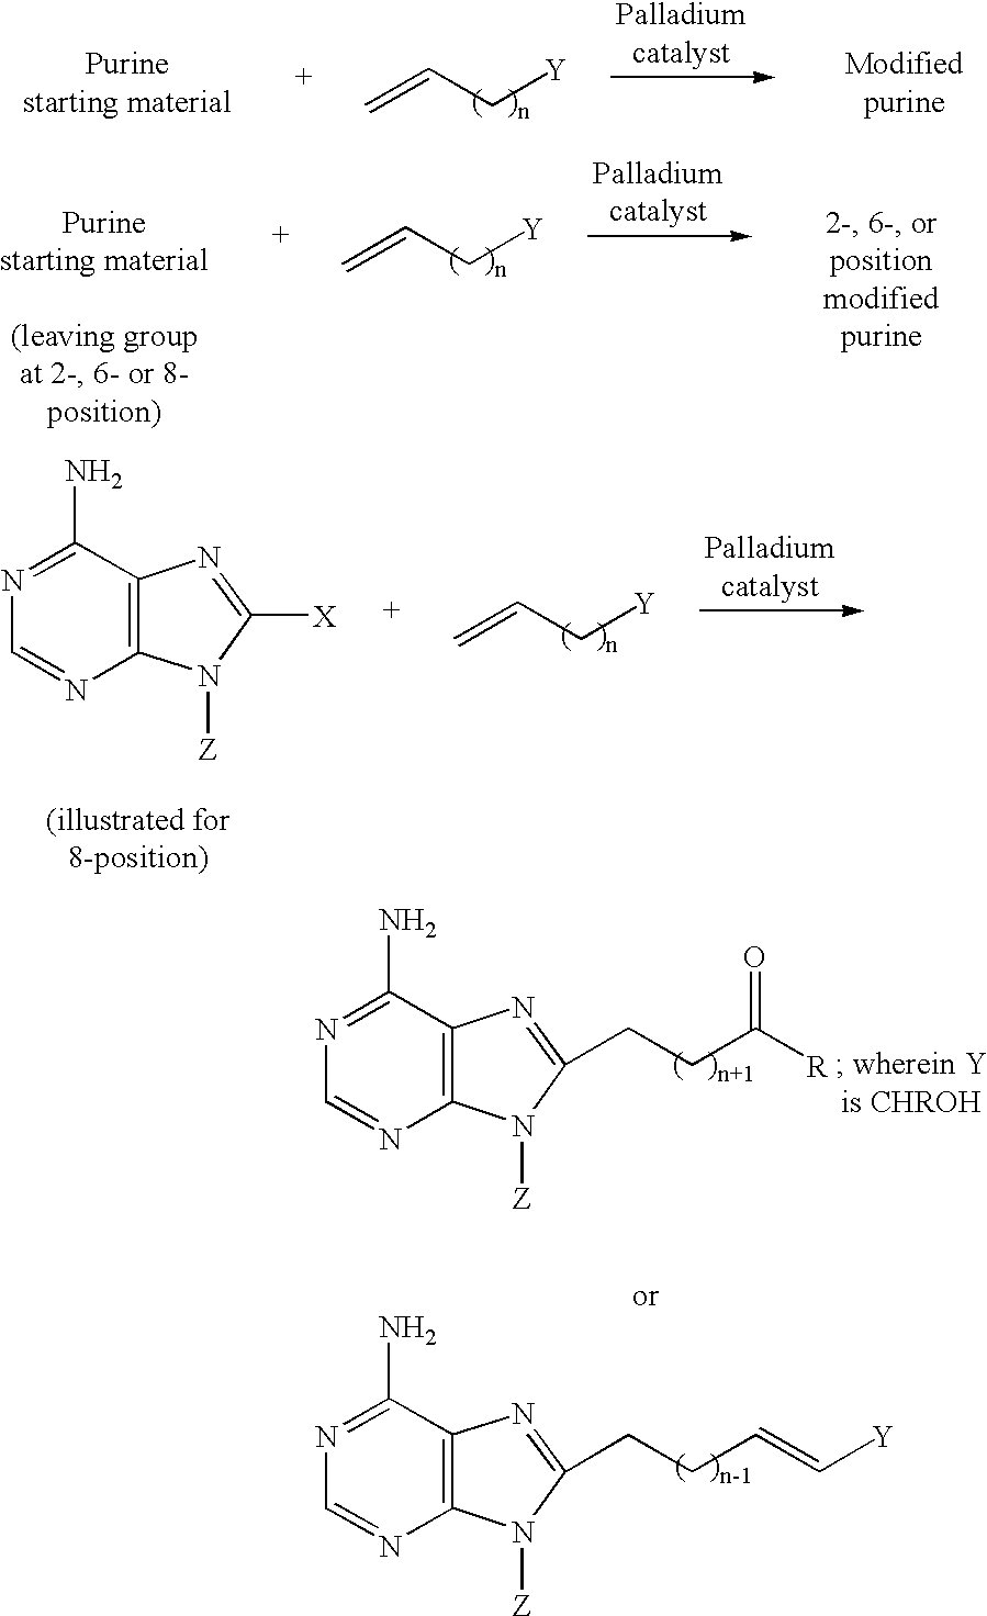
C=CC[Y].C=CC[Y].C=CC[Y].C12=C(C(N)=NC=N1)N=C([X])N2[Z].C(CC([R])=O)C1=NC2=C(N=CN=C2N)N1[Z].C(CC=C[Y])C1=NC2=C(N=CN=C2N)N1[Z]
